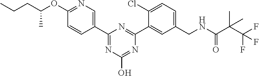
C1(C2=CN=C(OC(CCC)C)C=C2)=NC(O)=NC(C2=CC(CNC(C(C(F)(F)F)(C)C)=O)=CC=C2Cl)=N1
